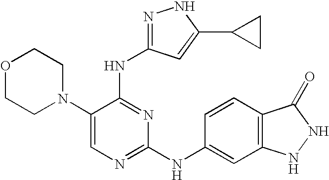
C1(N2CCOCC2)=CN=C(NC2=CC3=C(C=C2)C(=O)NN3)N=C1NC1=NNC(C2CC2)=C1
